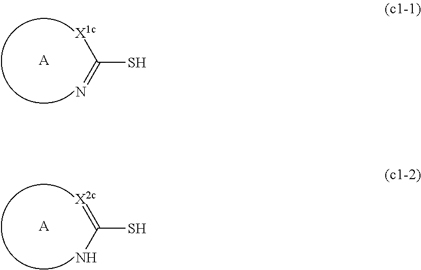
C(S)(=N)[X1c].[A].C(S)(N)=[X2c].[A]
